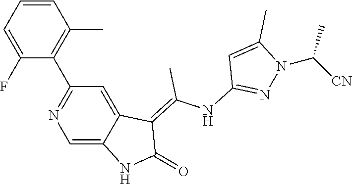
C1=CC=C(F)C(C2=NC=C3C(=C2)C(=C(NC2=NN(C([CN])C)C(C)=C2)C)C(=O)N3)=C1C
